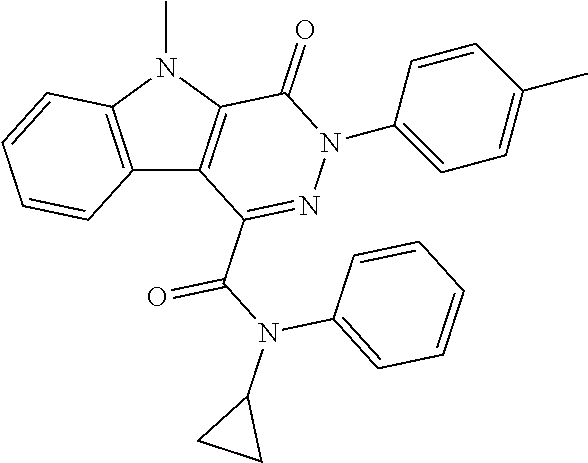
C12=C(N(C)C3=C1C(C(N(C1CC1)C1=CC=CC=C1)=O)=NN(C1=CC=C(C)C=C1)C3=O)C=CC=C2
